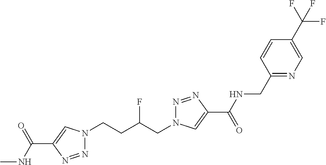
C1(C(NC)=O)=CN(CCC(CN2N=NC(C(=O)NCC3=NC=C(C(F)(F)F)C=C3)=C2)F)N=N1
